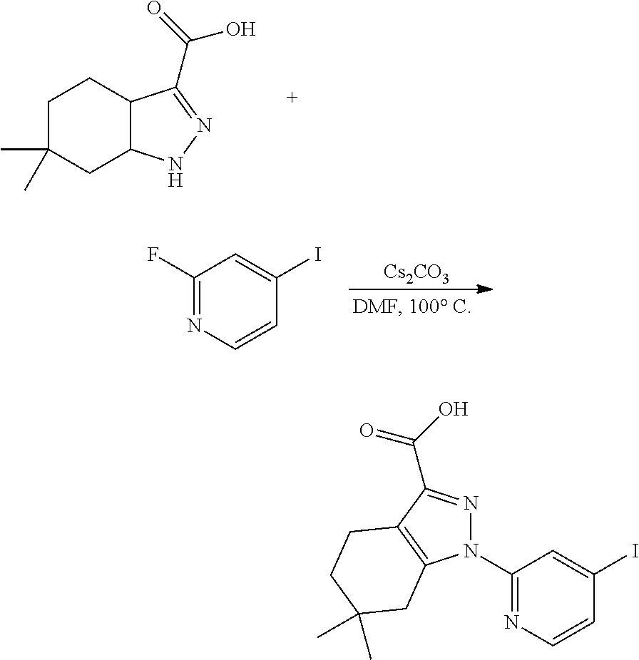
C1C(C)(C)CC2C(C1)C(C(=O)O)=NN2.C1(F)=NC=CC(I)=C1.[Cs2CO3].C1(N2N=C(C(O)=O)C3=C2CC(C)(C)CC3)=NC=CC(I)=C1
